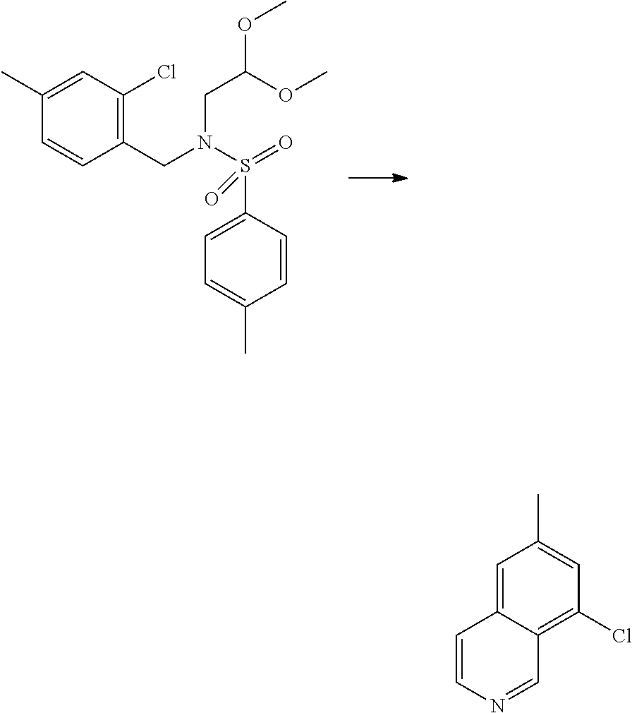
C1=NC=CC2=CC(C)=CC(Cl)=C12.C1=C(C)C=CC(CN(S(=O)(C2=CC=C(C)C=C2)=O)CC(OC)OC)=C1Cl
